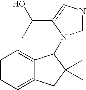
C1=CC=C2C(=C1)C(N1C=NC=C1C(O)C)C(C)(C)C2
